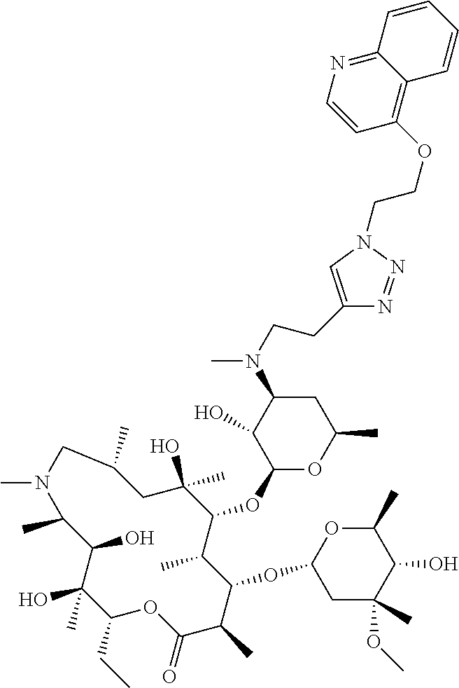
C1(CC)C(C)(O)C(O)C(C)N(C)CC(C)CC(O)(C)C(OC2OC(C)CC(N(C)CCC3=CN(CCOC4=C5C(=NC=C4)C=CC=C5)N=N3)C2O)C(C)C(OC2CC(C)(OC)C(O)C(C)O2)C(C)C(=O)O1
